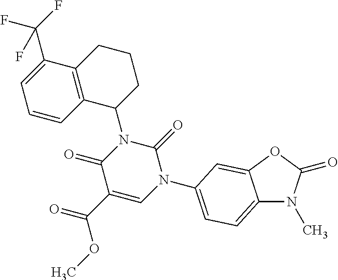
C12=CC=C(N3C(=O)N(C4CCCC5=C4C=CC=C5C(F)(F)F)C(=O)C(C(OC)=O)=C3)C=C1OC(=O)N2C
